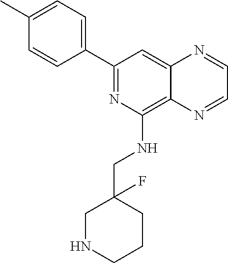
C1(C2=CC=C(C)C=C2)=NC(NCC2(F)CNCCC2)=C2C(=C1)N=CC=N2
